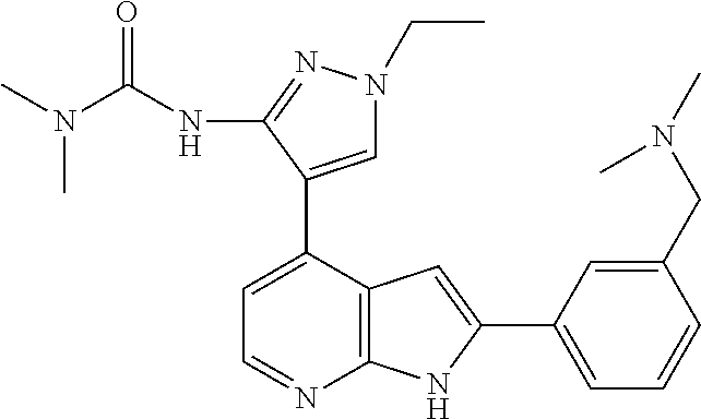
CN(C(NC1=NN(CC)C=C1C1=CC=NC2=C1C=C(C1=CC=CC(CN(C)C)=C1)N2)=O)C
